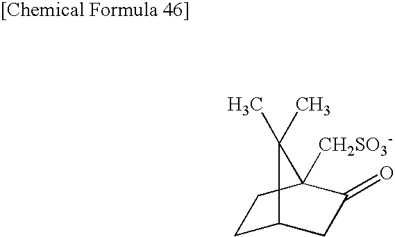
C1C2CC(=O)C([CH2SO3-])(C1)C2(C)C
